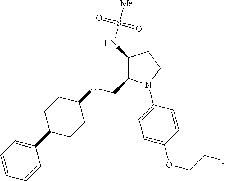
C1(NS([Me])(=O)=O)C(COC2CCC(C3=CC=CC=C3)CC2)N(C2=CC=C(OCCF)C=C2)CC1
